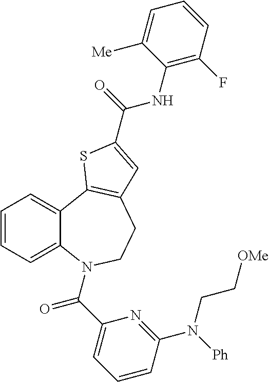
C1=CC=C2C(=C1)C1=C(CCN2C(C2=CC=CC(N([Ph])CC[OMe])=N2)=O)C=C(C(NC2=C(F)C=CC=C2[Me])=O)S1
